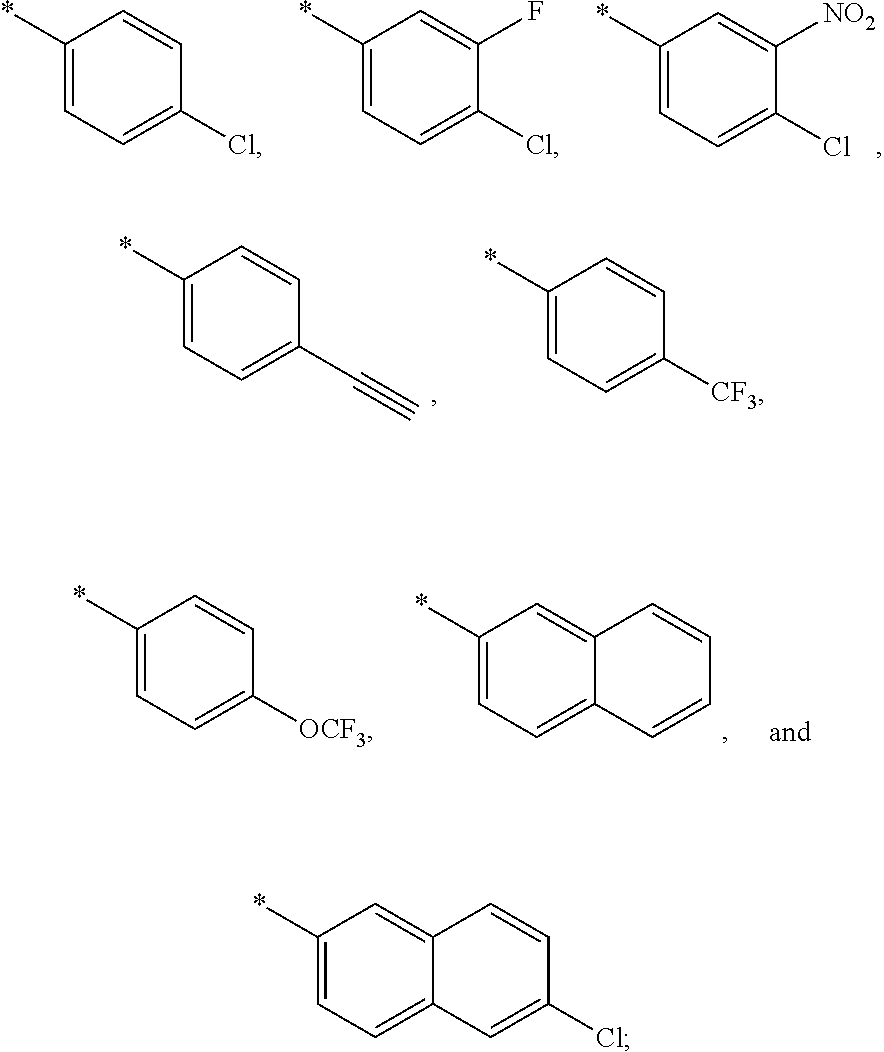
C1(C#C)=CC=C(*)C=C1.C1([CF3])=CC=C(*)C=C1.C1(Cl)=CC=C(*)C=C1[NO2].C1(Cl)=CC=C(*)C=C1F.C1(Cl)=CC=C(*)C=C1.C12=CC=C(*)C=C1C=CC=C2.C1([OCF3])=CC=C(*)C=C1.C12=CC=C(*)C=C1C=CC(Cl)=C2
